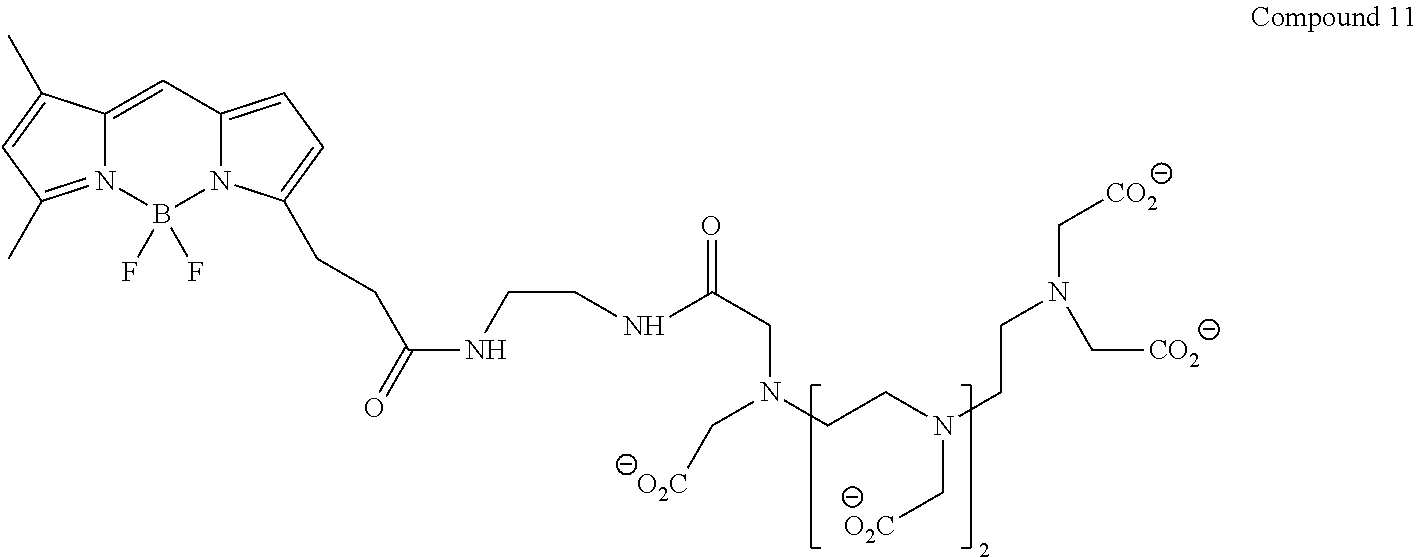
N12=C(C)C=C(C)C1=CC1=CC=C(CCC(NCCNC(CN(CCN(CCN(C[CO2])C[CO2])C[O2C])C[O2C])=O)=O)N1B2(F)F
